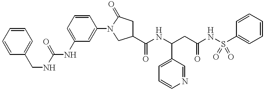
O=C(NCC1=CC=CC=C1)NC1=CC=CC(N2CC(C(NC(CC(=O)NS(C3=CC=CC=C3)(=O)=O)C3=CC=CN=C3)=O)CC2=O)=C1
